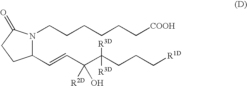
C1(C=CC(C(CCC[R1D])([R3D])[R3D])([R2D])O)N(CCCCCC[COOH])C(=O)CC1
